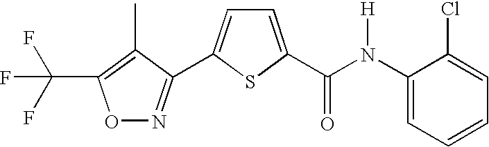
C1=C(C(N(C2=CC=CC=C2Cl)[H])=O)SC(C2=NOC(C(F)(F)F)=C2C)=C1
